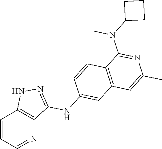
C1=CC=NC2=C1NN=C2NC1=CC2=C(C=C1)C(N(C1CCC1)C)=NC(C)=C2
